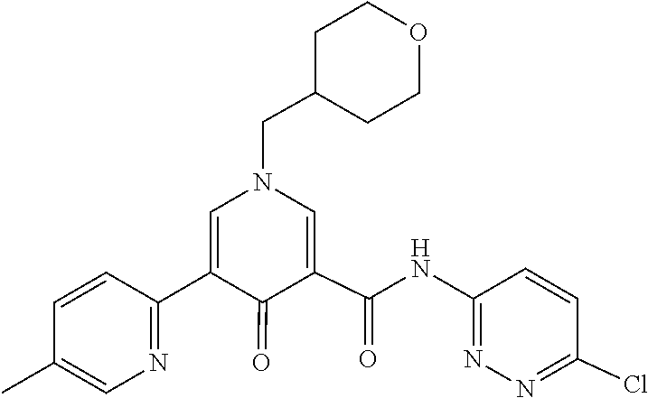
C1=CC(C)=CN=C1C1=CN(CC2CCOCC2)C=C(C(NC2=NN=C(Cl)C=C2)=O)C1=O
